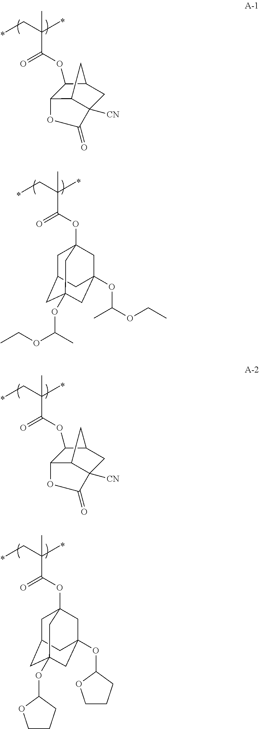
CCC(C)(C)C(=O)OC1C2C3C([CN])(CC1C3)C(=O)O2.CCC(C)(C)C(=O)OC12CC3CC(OC(OCC)C)(CC(OC(C)OCC)(C1)C3)C2.CCC(C)(C)C(=O)OC1C2C3C([CN])(CC1C3)C(=O)O2.CCC(C)(C)C(=O)OC12CC3CC(OC4OCCC4)(CC(OC4OCCC4)(C1)C3)C2
